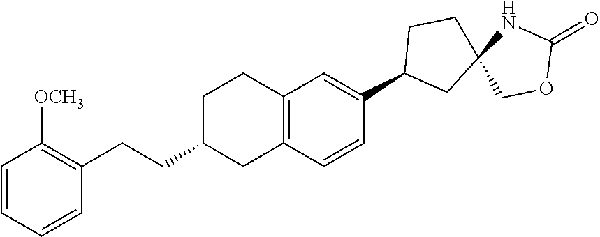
C1=CC=CC(CCC2CC3=C(CC2)C=C(C2CC4(CC2)COC(=O)N4)C=C3)=C1[OCH3]
